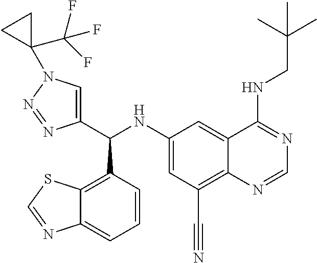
C1(C(NC2=CC(C#N)=C3C(=C2)C(NCC(C)(C)C)=NC=N3)C2=C3C(=CC=C2)N=CS3)=CN(C2(C(F)(F)F)CC2)N=N1
